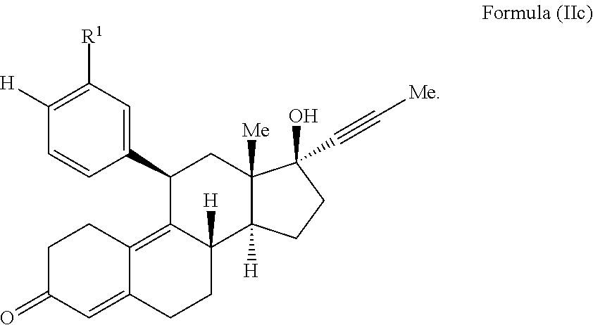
C1C(=O)C=C2C(=C3C([H])(CC2)C2([H])C([Me])(CC3C3=CC([R1])=C([H])C=C3)C(O)(C#C[Me])CC2)C1
